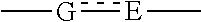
[G](:[E]C)C
